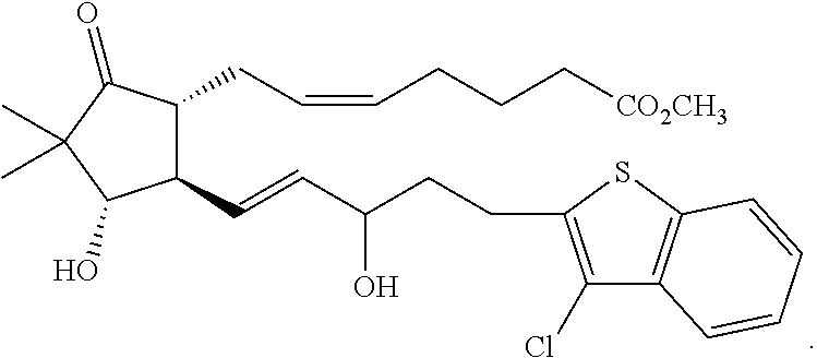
C1(C=CC(CCC2=C(Cl)C3=C(S2)C=CC=C3)O)C(CC=CCCC[CO2CH3])C(=O)C(C)(C)C1O
